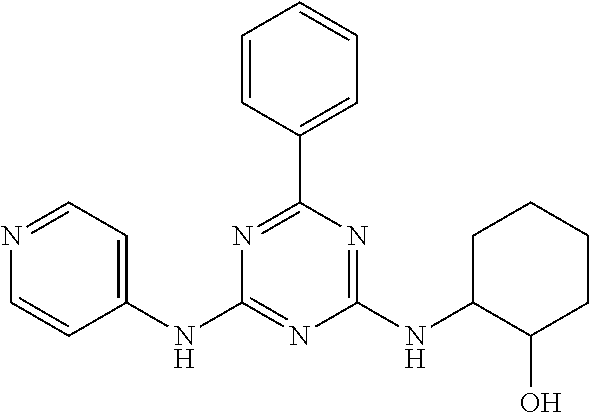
N1=CC=C(NC2=NC(NC3C(O)CCCC3)=NC(C3=CC=CC=C3)=N2)C=C1
